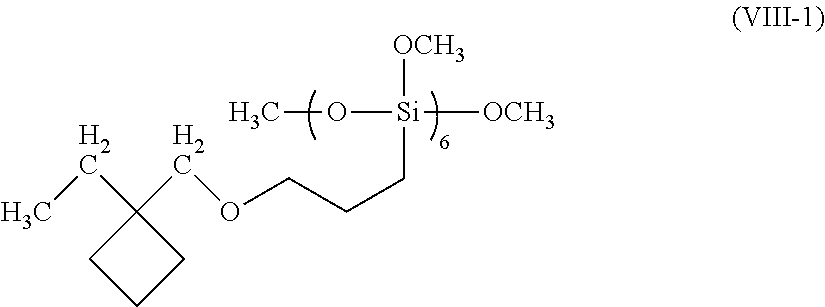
C1(CC)(COCCC[Si](OC)([OCH3])[OCH3])CCC1
